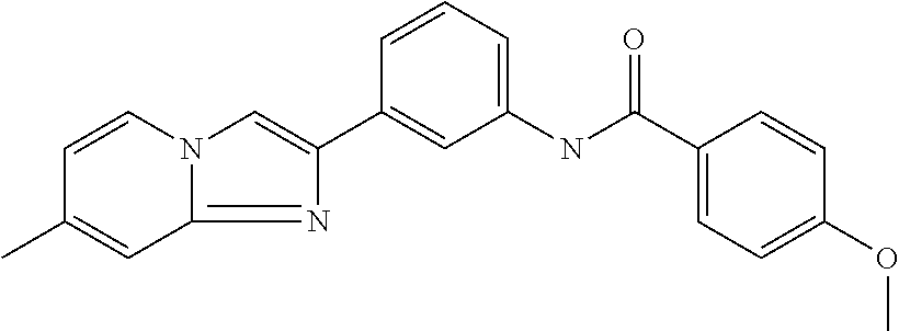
N1=C2N(C=C1C1=CC(NC(C3=CC=C(OC)C=C3)=O)=CC=C1)C=CC(C)=C2
